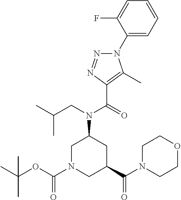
N1(C2=CC=CC=C2F)N=NC(C(=O)N(CC(C)C)C2CN(C(OC(C)(C)C)=O)CC(C(N3CCOCC3)=O)C2)=C1C
